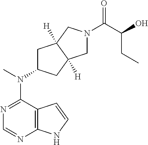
N1=C(N(C2CC3([H])C([H])(C2)CN(C(C(O)CC)=O)C3)C)C2=C(N=C1)NC=C2
